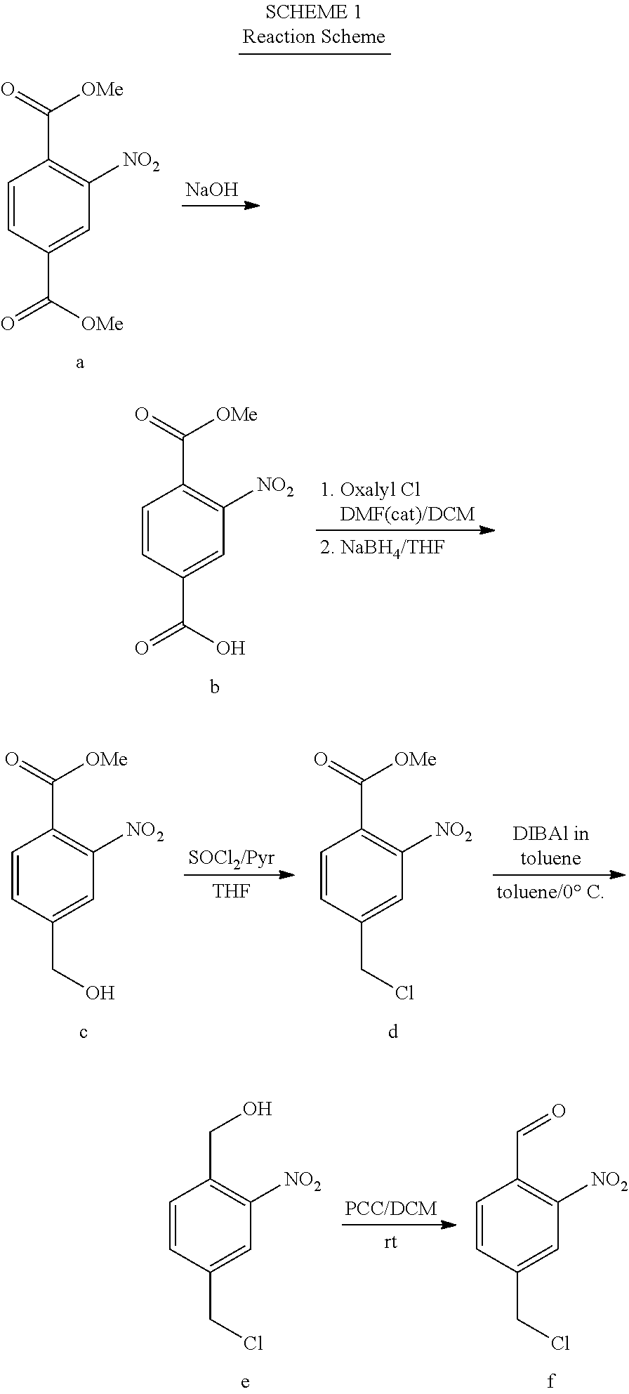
C1=CC(C(=O)O)=CC([NO2])=C1C(=O)[OMe].[1. Oxalyl Cl    DMF(cat)/DCM].[2. NaBH4/THF].[DIBAl intoluene].[toluene/0 C].C1=CC(CCl)=CC([NO2])=C1C(=O)[OMe].[SOCl2/Pyr].[THF].C1=CC(CO)=CC([NO2])=C1C(=O)[OMe].C1=CC(CCl)=CC([NO2])=C1C=O.C1=CC(CCl)=CC([NO2])=C1CO.[PCC/DCM].[rt].C1=CC(C(=O)[OMe])=CC([NO2])=C1C(=O)[OMe].[NaOH]
